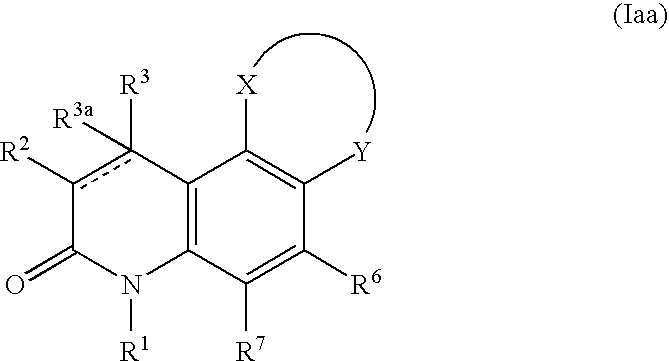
C12=C(C([R7])=C([R6])C([Y])=C1[X])N([R1])C(=O)c([R2])c2([R3])[R3a]
